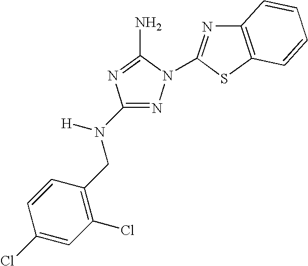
N1=C(N(CC2=C(Cl)C=C(Cl)C=C2)[H])N=C(N)N1C1=NC2=C(S1)C=CC=C2
